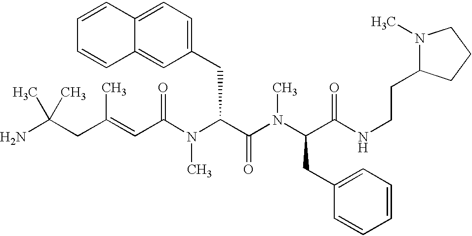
NC(CC(=CC(N(C(C(=O)N(C)C(CC1=CC=CC=C1)C(=O)NCCC1N(C)CCC1)CC1=CC=C2C(=C1)C=CC=C2)C)=O)C)(C)C
